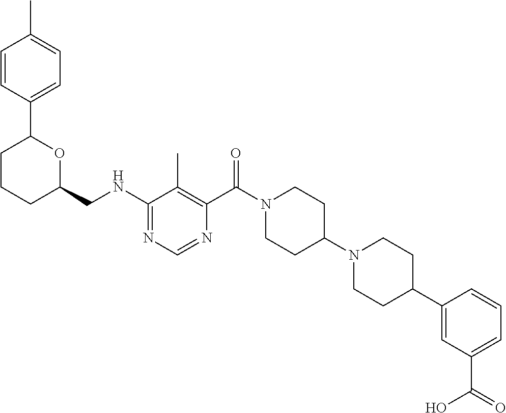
N(C1=NC=NC(C(N2CCC(N3CCC(C4=CC(C(=O)O)=CC=C4)CC3)CC2)=O)=C1C)CC1OC(C2=CC=C(C)C=C2)CCC1
